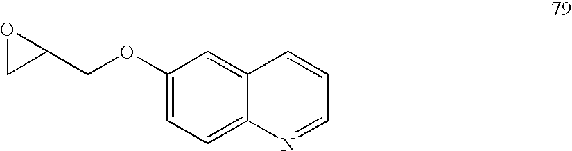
O1CC1COC1=CC=C2C(=C1)C=CC=N2
